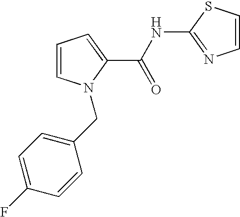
C1=CN(CC2=CC=C(F)C=C2)C(C(NC2=NC=CS2)=O)=C1
